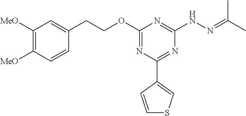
C1([MeO])=C([MeO])C=CC(CCOC2=NC(C3=CSC=C3)=NC(NN=C(C)C)=N2)=C1
